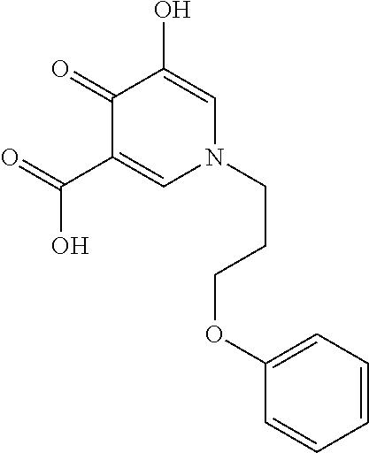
C1(=O)C(C(O)=O)=CN(CCCOC2=CC=CC=C2)C=C1O
